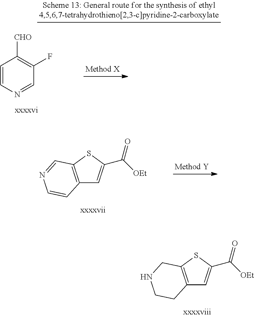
C1=CN=CC(F)=C1[CHO].C12=C(SC(C([OEt])=O)=C1)C=NC=C2.C12=C(SC(C([OEt])=O)=C1)CNCC2
